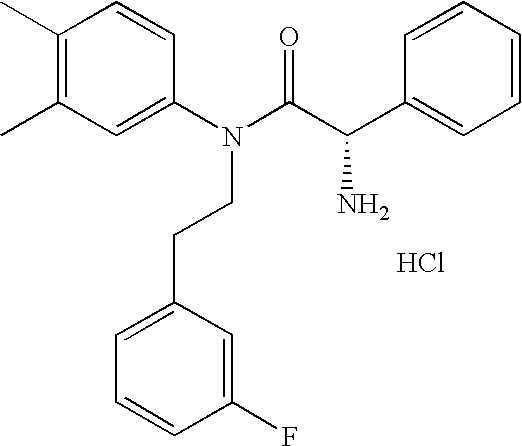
C1(C)=C(C)C=C(N(C(C(C2=CC=CC=C2)N)=O)CCC2=CC=CC(F)=C2)C=C1.Cl
